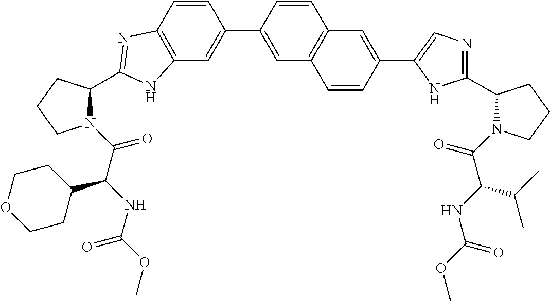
C12=C(C=C(C3=CC4=C(C=C3)C=C(C3=CN=C(C5N(C(=O)C(C(C)C)NC(=O)OC)CCC5)N3)C=C4)C=C1)NC(C1N(C(=O)C(NC(=O)OC)C3CCOCC3)CCC1)=N2
